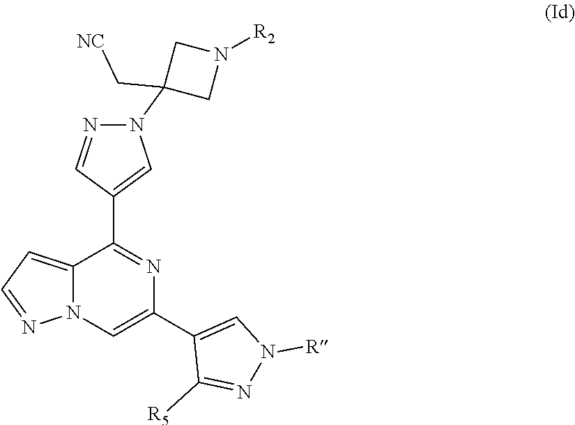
C12=CC=NN1C=C(C1=CN([R])N=C1[R5])N=C2C1=CN(C2(C[NC])CN([R2])C2)N=C1
